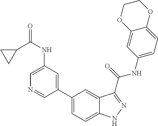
C1(NC(=O)C2CC2)=CN=CC(C2=CC=C3C(=C2)C(C(NC2=CC=C4C(=C2)OCCO4)=O)=NN3)=C1
